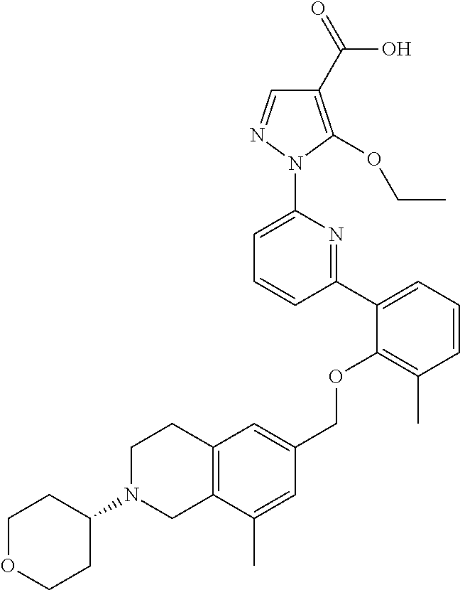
C1(C2=CC=CC(C)=C2OCC2=CC3=C(C(C)=C2)CN(C2CCOCC2)CC3)=NC(N2N=CC(C(=O)O)=C2OCC)=CC=C1
